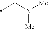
C(N([Me])[Me])C
